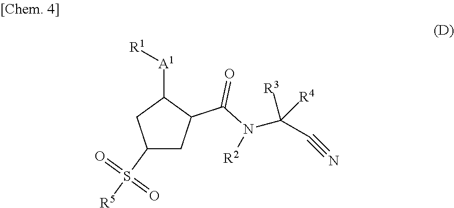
C1(S([R5])(=O)=O)CC(C(N(C(C#N)([R3])[R4])[R2])=O)C([A1][R1])C1
